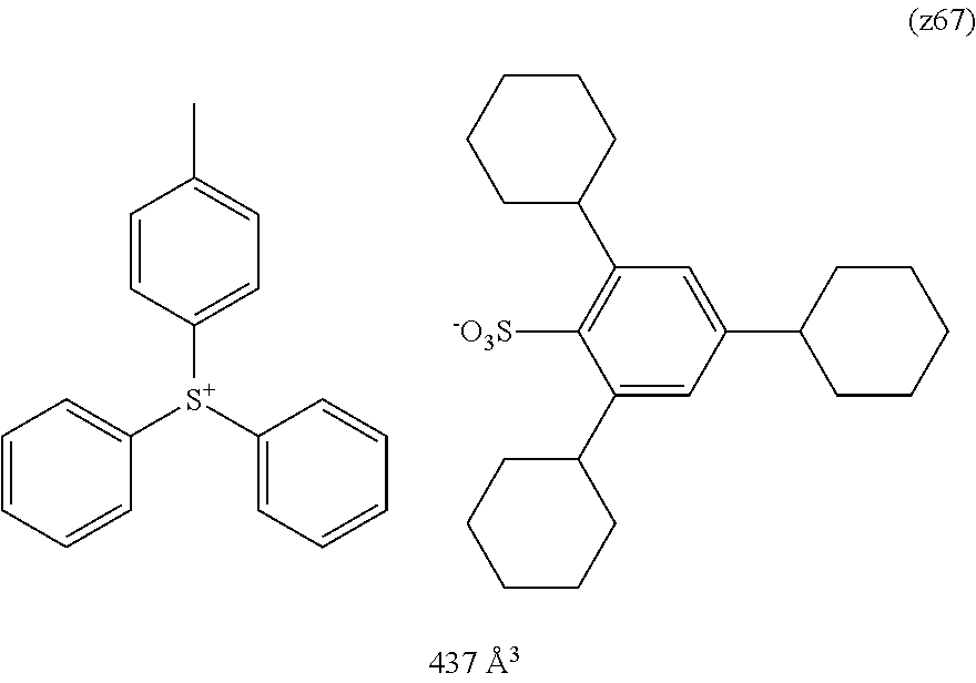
C1=CC([S+](C2=CC=CC=C2)C2=CC=CC=C2)=CC=C1C.[-O3S]C1=C(C2CCCCC2)C=C(C2CCCCC2)C=C1C1CCCCC1
